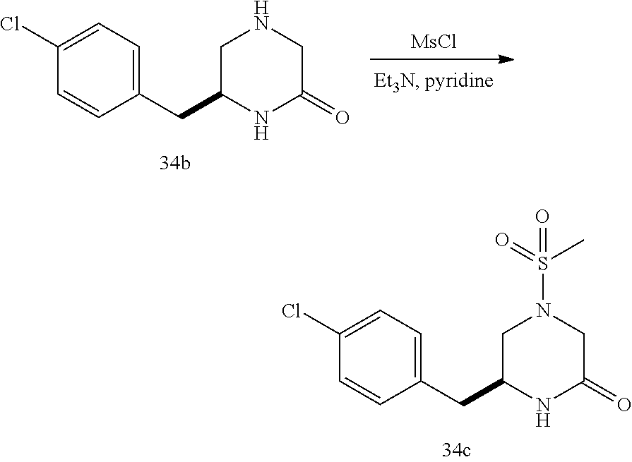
C1(CC2CN(S(=O)(C)=O)CC(=O)N2)=CC=C(Cl)C=C1.[MsCl].C1(CC2CNCC(=O)N2)=CC=C(Cl)C=C1
